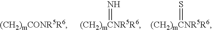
[(CH2)mCNR5R6]=N.[(CH2)mCNR5R6]=S
